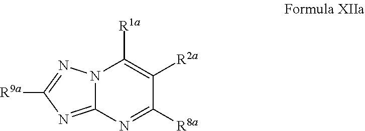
N12C(=NC([R9a])=N1)N=C([R8a])C([R2a])=C2[R1a]
